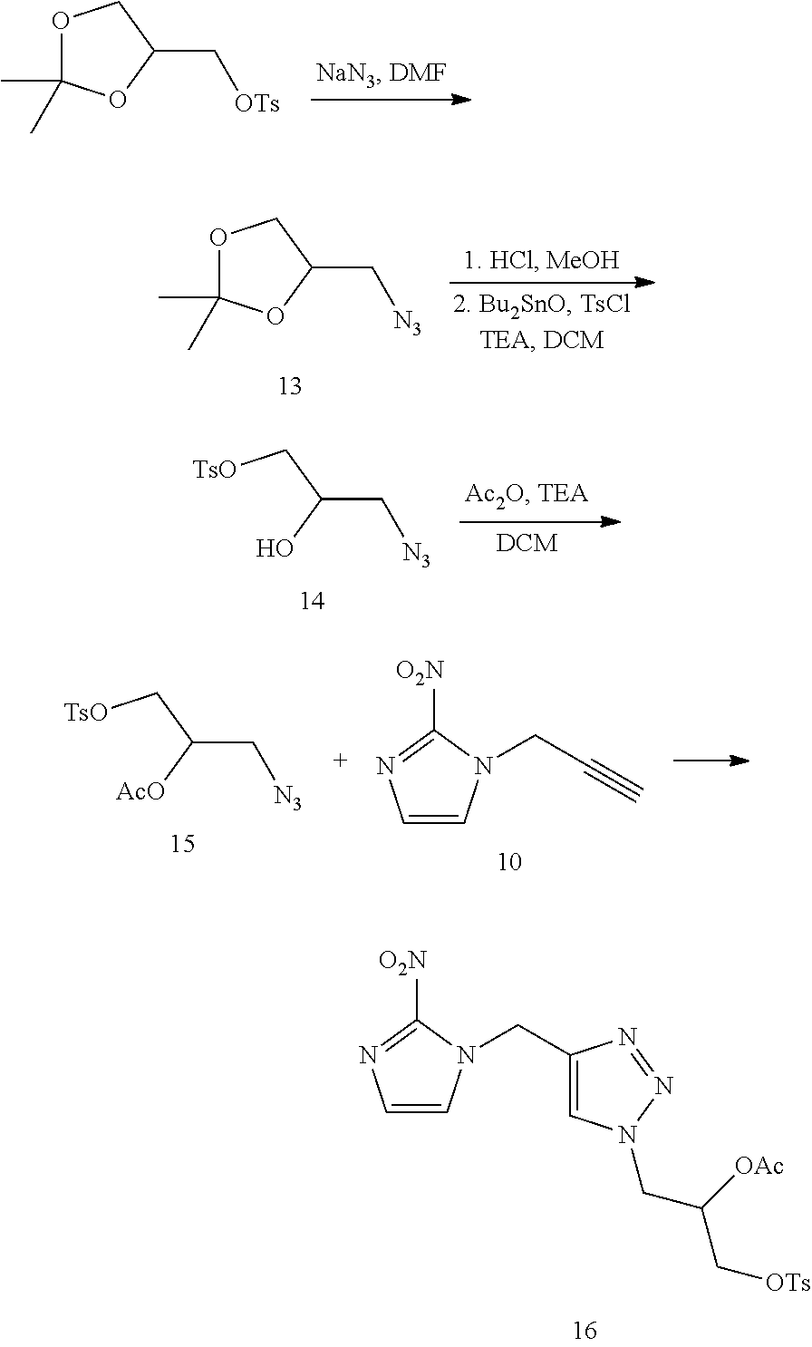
O1C(C)(C)OC(C[OTs])C1.O1C(C)(C)OC(C[N3])C1.[TsO]CC(O)C[N3].C1=CN(CC2=CN(CC([OAc])C[OTs])N=N2)C([O2N])=N1.C1=CN(CC#C)C([O2N])=N1.[TsO]CC([AcO])C[N3]
